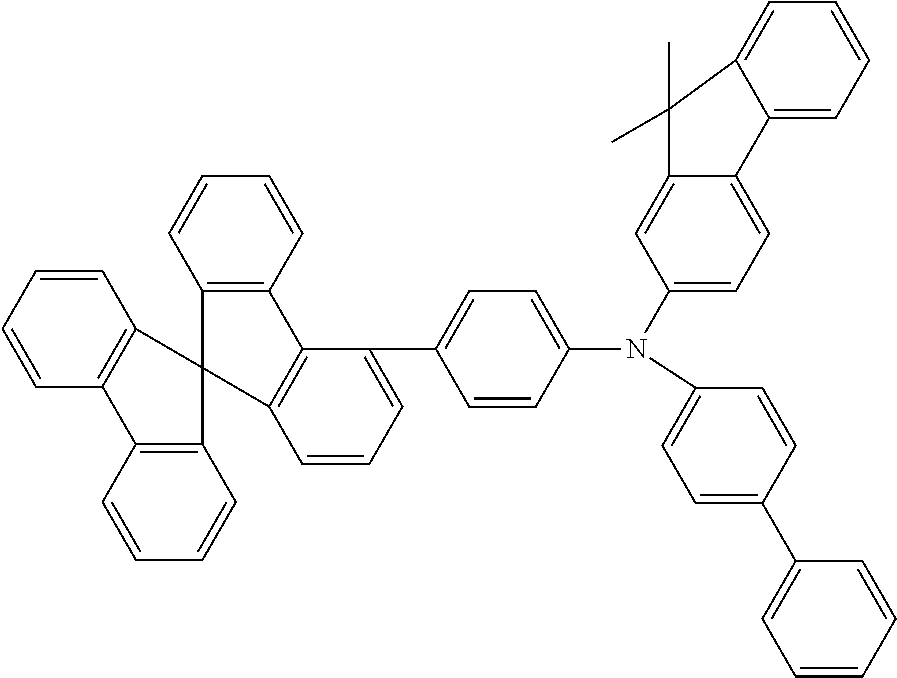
C1(C2=CC=CC=C2)=CC=C(N(C2=CC=C3C(=C2)C(C)(C)C2=CC=CC=C32)C2=CC=C(C3=CC=CC4=C3C3=C(C=CC=C3)C43C4=C(C=CC=C4)C4=C3C=CC=C4)C=C2)C=C1
